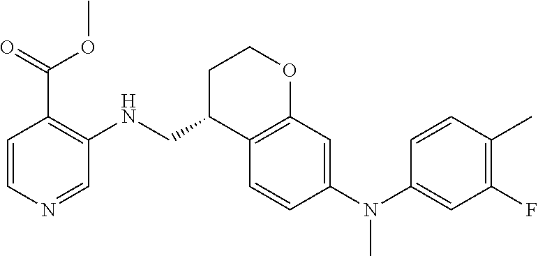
C1=CN=CC(NCC2C3=C(OCC2)C=C(N(C2=CC(F)=C(C)C=C2)C)C=C3)=C1C(=O)OC
